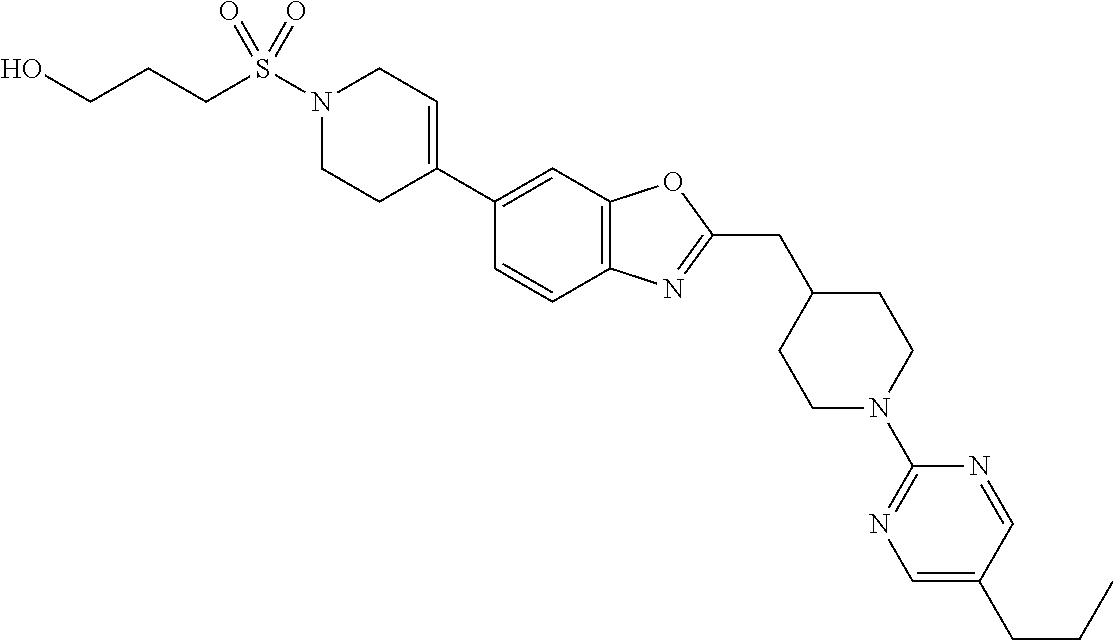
N1(S(=O)(=O)CCCO)CCC(C2=CC3=C(C=C2)N=C(CC2CCN(C4=NC=C(CCC)C=N4)CC2)O3)=CC1
